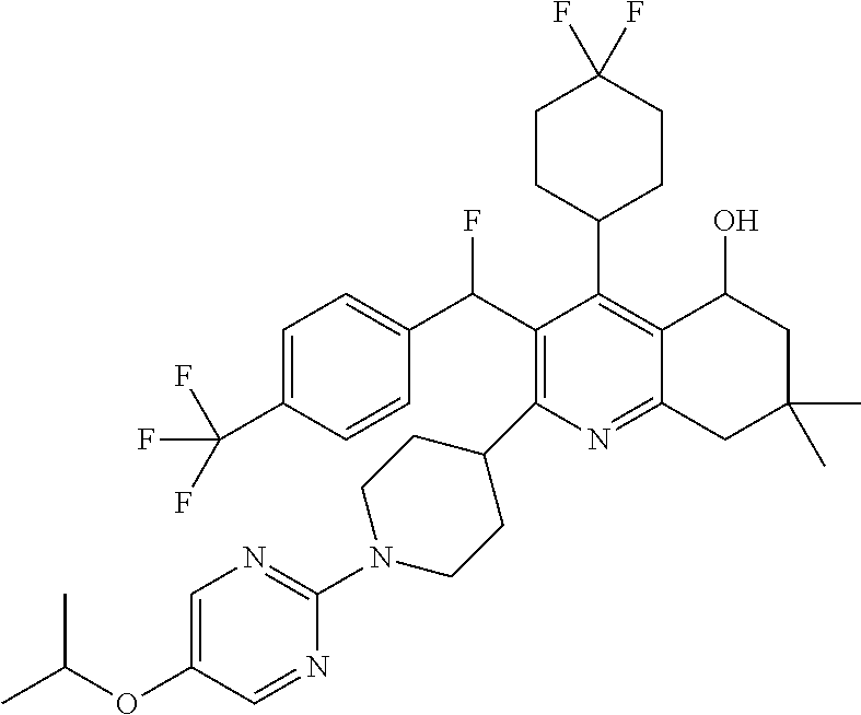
FC(C1=C(C2CCN(C3=NC=C(OC(C)C)C=N3)CC2)N=C2C(=C1C1CCC(F)(F)CC1)C(O)CC(C)(C)C2)C1=CC=C(C(F)(F)F)C=C1
